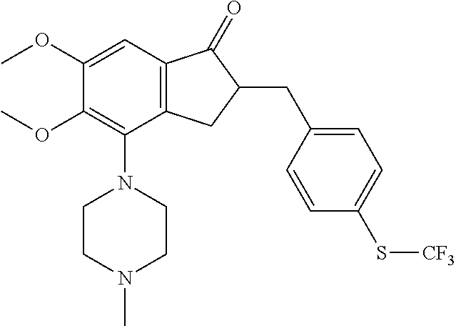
C1(OC)=CC2=C(C(N3CCN(C)CC3)=C1OC)CC(CC1=CC=C(S[CF3])C=C1)C2=O
